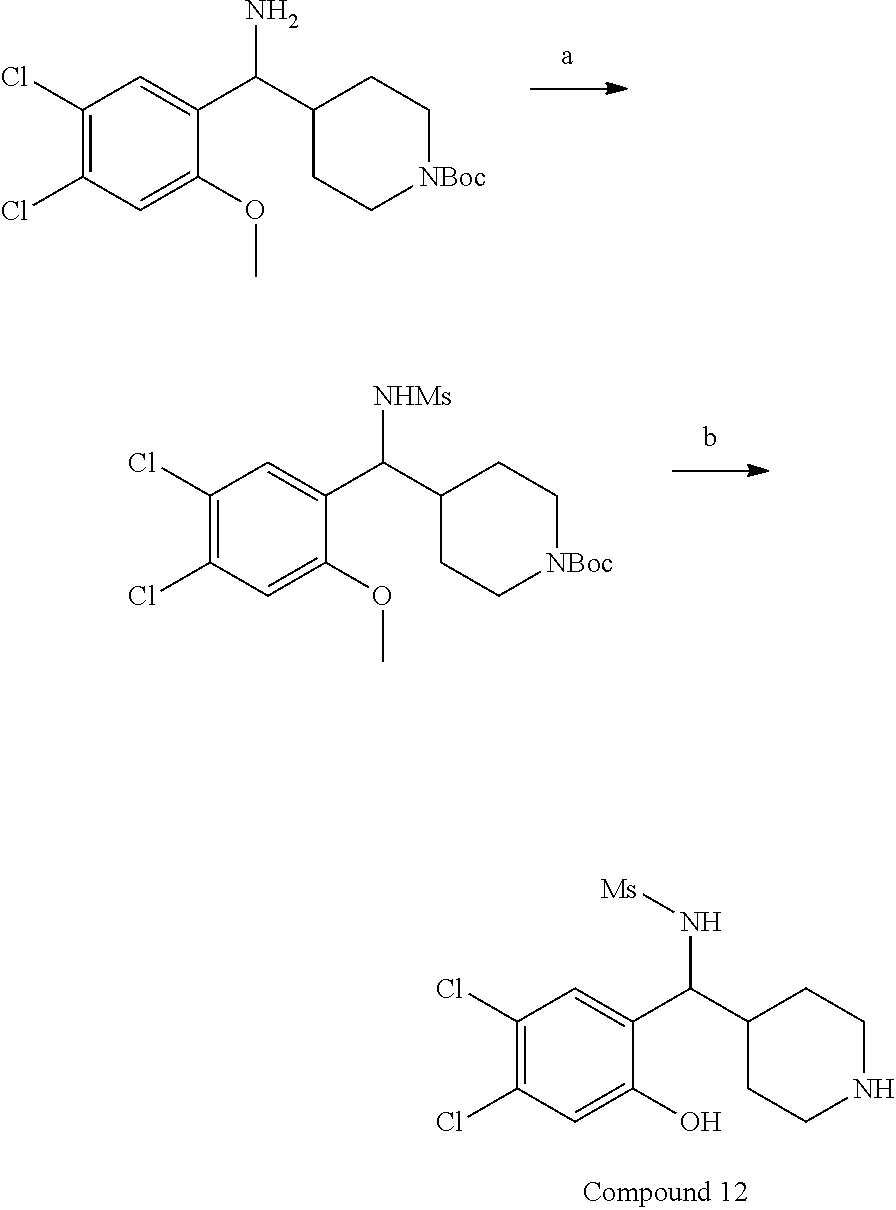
ClC1=C(Cl)C=C(OC)C(C(C2CC[NBoc]CC2)N)=C1.ClC1=C(Cl)C=C(O)C(C(C2CCNCC2)N[Ms])=C1.ClC1=C(Cl)C=C(OC)C(C(C2CC[NBoc]CC2)[NHMs])=C1
